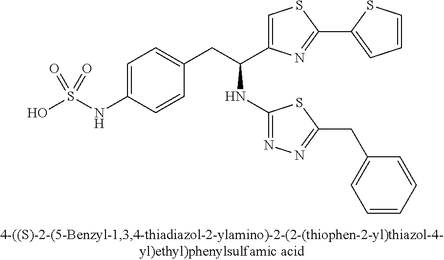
OS(NC1=CC=C(CC(C2=CSC(C3=CC=CS3)=N2)NC2=NN=C(CC3=CC=CC=C3)S2)C=C1)(=O)=O
